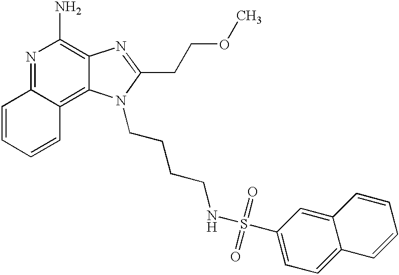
N1=C2C(=C3C(=C1N)N=C(CCOC)N3CCCCNS(=O)(=O)C1=CC=C3C(=C1)C=CC=C3)C=CC=C2
